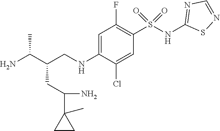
NC(C(CC(N)C1(C)CC1)CNC1=CC(F)=C(S(NC2=NC=NS2)(=O)=O)C=C1Cl)C
